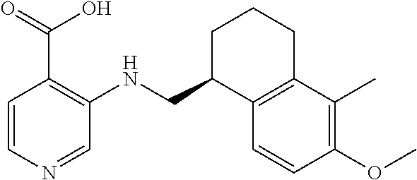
C12=C(C=CC(OC)=C1C)C(CNC1=C(C(O)=O)C=CN=C1)CCC2
